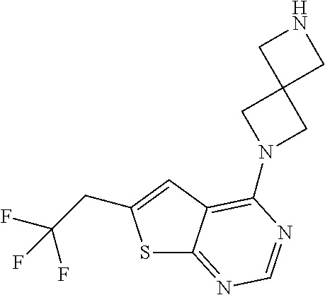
S1C2=NC=NC(N3CC4(C3)CNC4)=C2C=C1CC(F)(F)F
